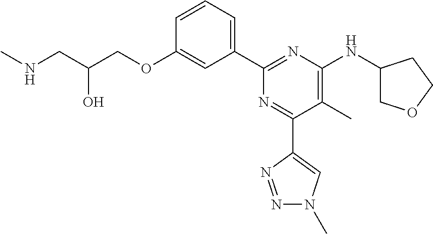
C1=CC=C(C2=NC(NC3COCC3)=C(C)C(C3=CN(C)N=N3)=N2)C=C1OCC(CNC)O
